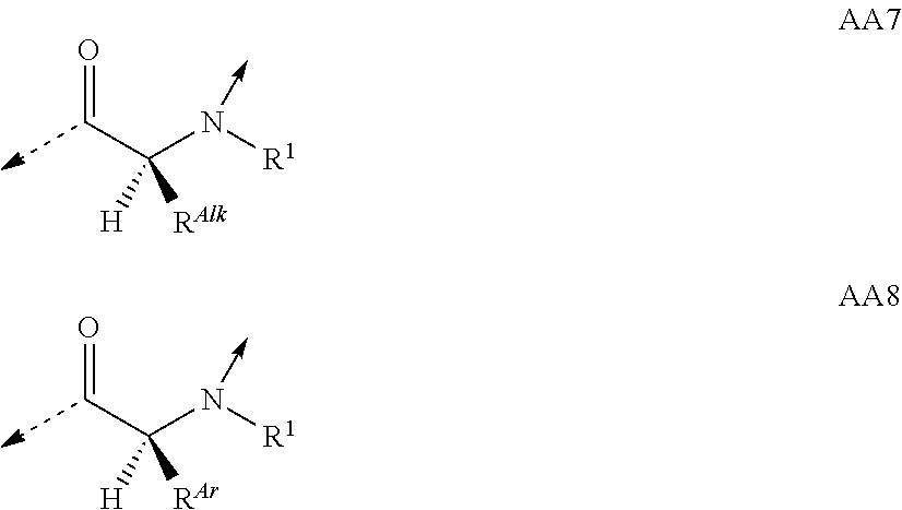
C(C=O)(N([R1])->C)([RAlk])[H].C(C=O)(N([R1])->C)([RAr])[H]
